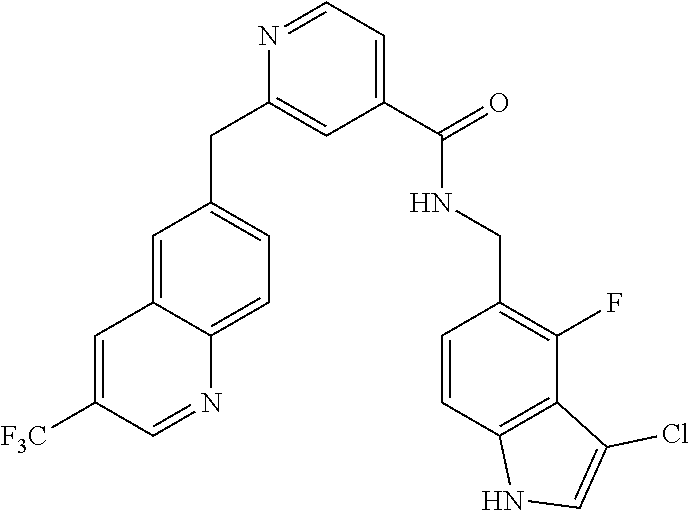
C1=NC(CC2=CC=C3C(=C2)C=C([F3C])C=N3)=CC(C(NCC2=C(F)C3=C(C=C2)NC=C3Cl)=O)=C1
